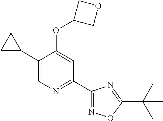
C1(C2CC2)=CN=C(C2=NOC(C(C)(C)C)=N2)C=C1OC1COC1
